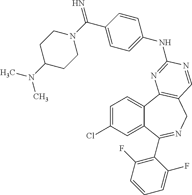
C1=C(Cl)C=C2C(=C1)C1=C(CN=C2C2=C(F)C=CC=C2F)C=NC(NC2=CC=C(C(=N)N3CCC(N(C)C)CC3)C=C2)=N1
